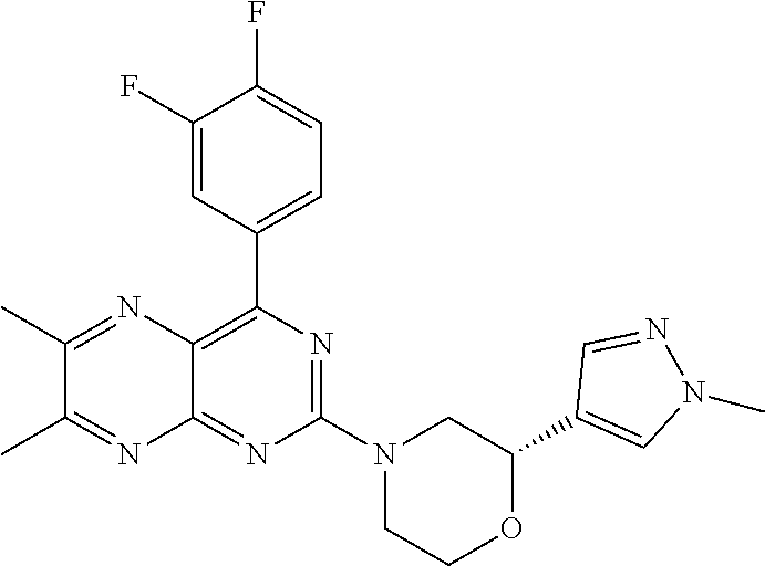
C1(C2=CN(C)N=C2)OCCN(C2=NC(C3=CC=C(F)C(F)=C3)=C3C(=N2)N=C(C)C(C)=N3)C1
